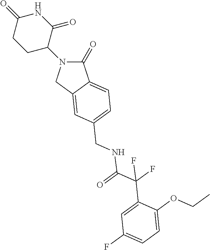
C1(=O)N(C2CCC(=O)NC2=O)CC2=CC(CNC(=O)C(F)(F)C3=CC(F)=CC=C3OCC)=CC=C12
